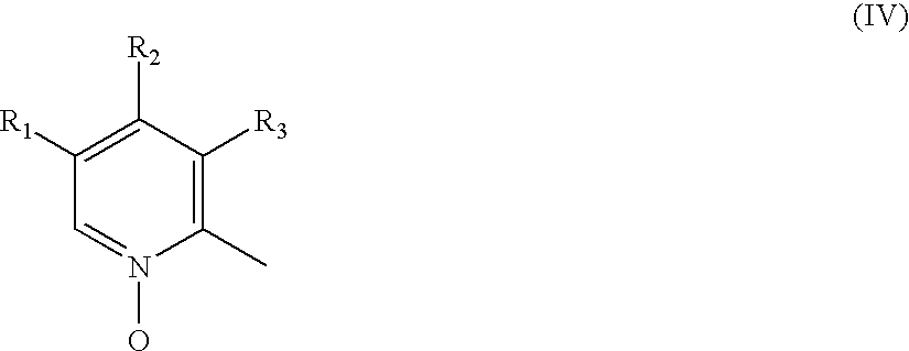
C1(C)=C([R3])C([R2])=C([R1])C=N1O
